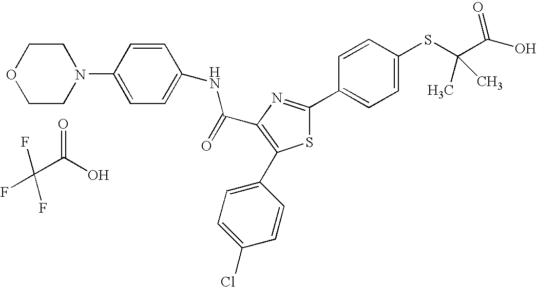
C(C1=C(C2=CC=C(Cl)C=C2)SC(C2=CC=C(SC(C(O)=O)(C)C)C=C2)=N1)(=O)NC1=CC=C(N2CCOCC2)C=C1.FC(C(O)=O)(F)F
